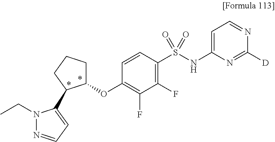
C1(S(NC2=CC=NC([D])=N2)(=O)=O)=C(F)C(F)=C(OC2CCCC2C2=CC=NN2CC)C=C1
